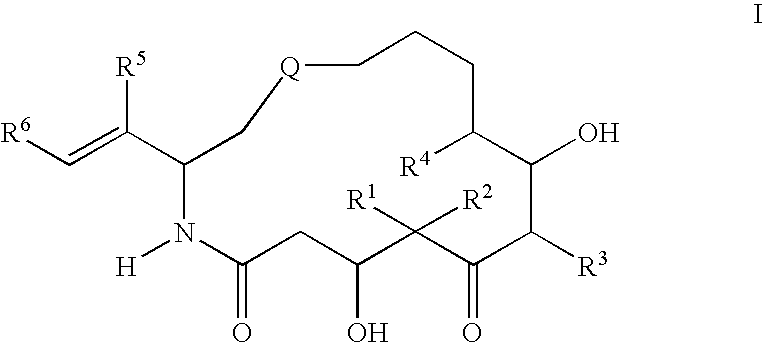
C1CCC([R4])C(O)C([R3])C(=O)C([R1])([R2])C(O)CC(=O)N([H])C(C(=C[R6])[R5])C[Q]1
